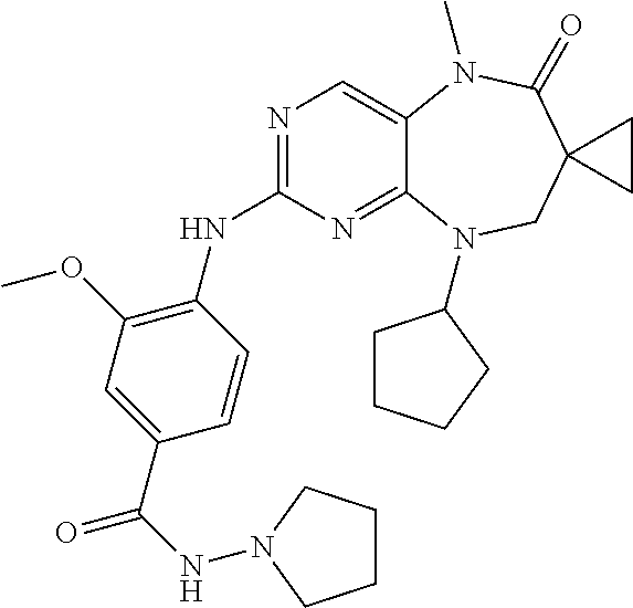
N1=C(NC2=C(OC)C=C(C(NN3CCCC3)=O)C=C2)N=C2C(=C1)N(C)C(=O)C1(CN2C2CCCC2)CC1
